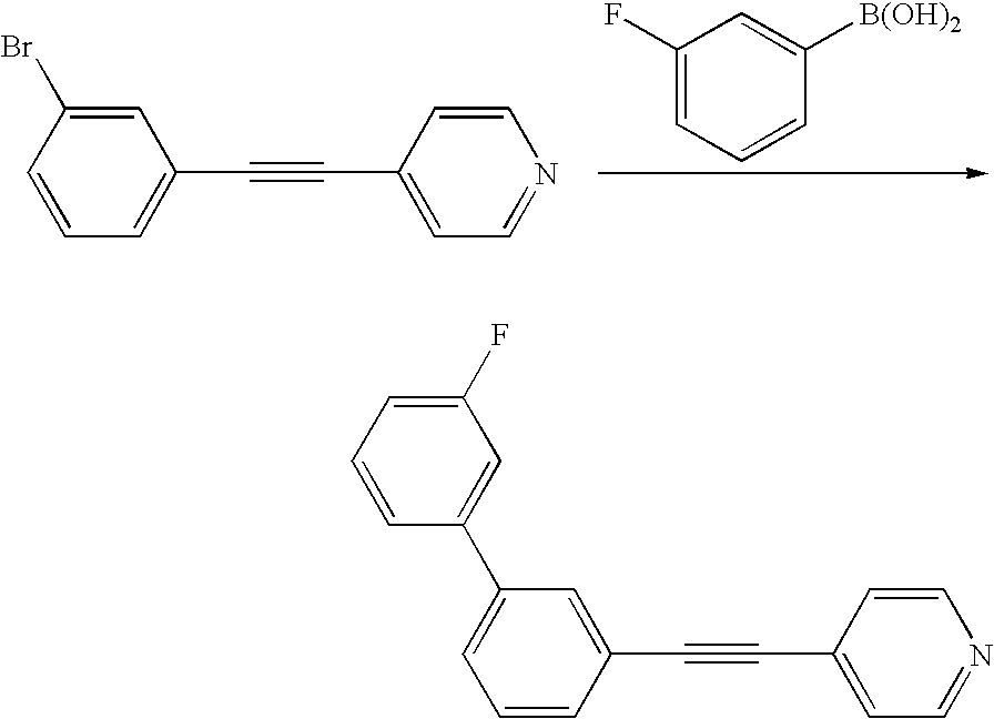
C1=C(Br)C=CC=C1C#CC1=CC=NC=C1.C1(F)=CC=CC([B(OH)2])=C1.C1=C(C#CC2=CC=NC=C2)C=CC=C1C1=CC(F)=CC=C1
